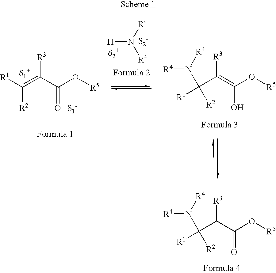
[R1]C(=C(C(O[R5])=O)[R3])[R2].[H]N([R4])[R4].C(C(=C(O[R5])O)[R3])([R2])([R1])N([R4])[R4].C(C(C(O[R5])=O)[R3])([R2])([R1])N([R4])[R4]
